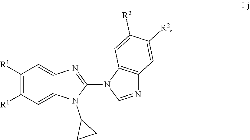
C1([R1])=C([R1])C=C2C(=C1)N=C(N1C=NC3=C1C=C([R2])C([R2])=C3)N2C1CC1
